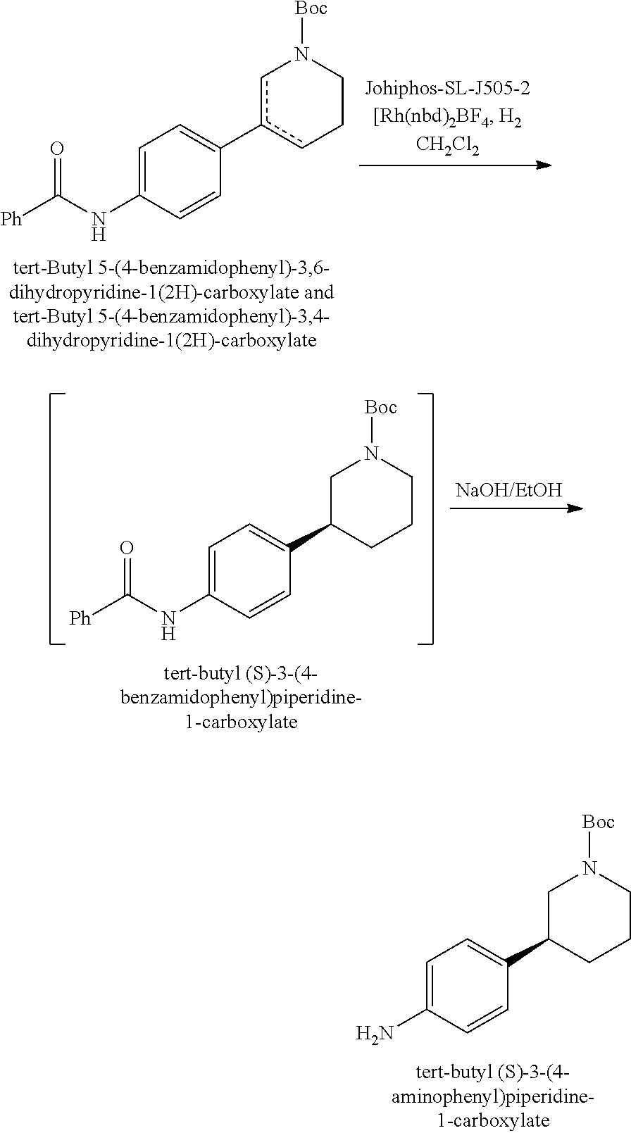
NC1=CC=C(C2CCCN([Boc])C2)C=C1.[Ph]C(NC1=CC=C(c2cCCN([Boc])c2)C=C1)=O.[Ph]C(NC1=CC=C(C2CCCN([Boc])C2)C=C1)=O
